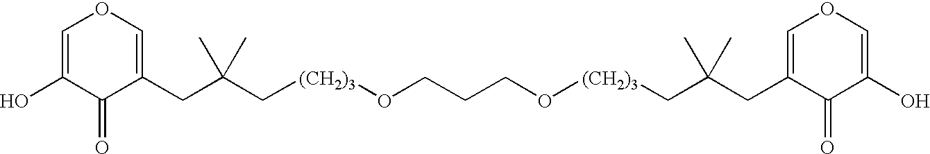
C(C(C[(CH2)3]OCCCO[(CH2)3]CC(CC1=COC=C(O)C1=O)(C)C)(C)C)C1=COC=C(O)C1=O
